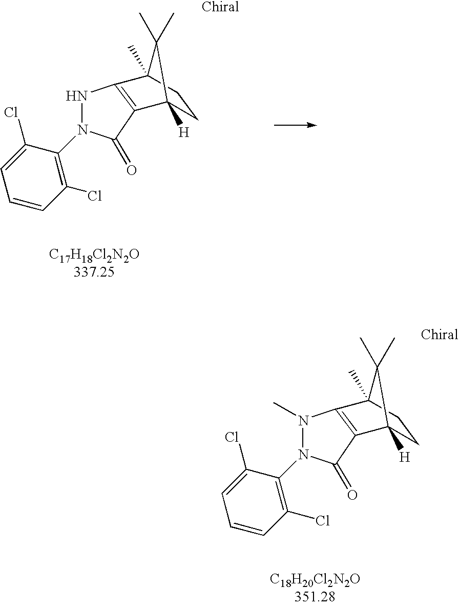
N1(C)N(C2=C(Cl)C=CC=C2Cl)C(=O)C2=C1C1(C)CCC2([H])C1(C)C.[C18H20Cl2N2O351.28].[C17H18Cl2N2O337.25].N1N(C2=C(Cl)C=CC=C2Cl)C(=O)C2=C1C1(C)CCC2([H])C1(C)C
